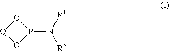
O1[Q]OP1N([R1])[R2]
